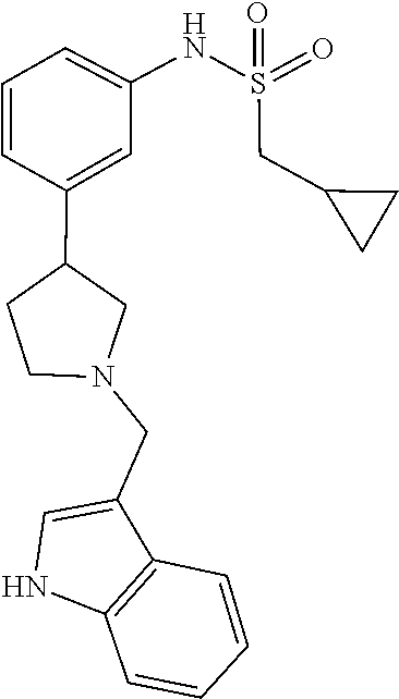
C12=C(NC=C1CN1CC(C3=CC(NS(=O)(=O)CC4CC4)=CC=C3)CC1)C=CC=C2
